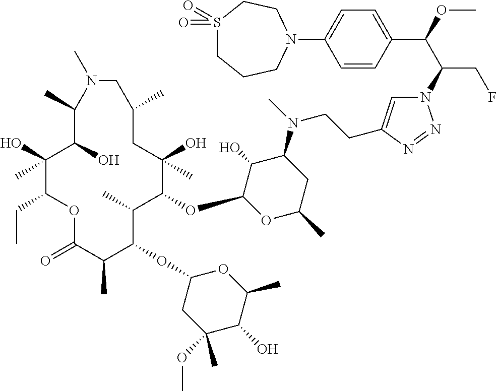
C1(O)(C)C(CC)OC(=O)C(C)C(OC2CC(OC)(C)C(O)C(C)O2)C(C)C(OC2OC(C)CC(N(C)CCC3=CN(C(C(OC)C4=CC=C(N5CCCS(=O)(=O)CC5)C=C4)CF)N=N3)C2O)C(O)(C)CC(C)CN(C)C(C)C1O
